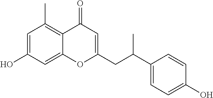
C1=C(O)C=C2C(=C1C)C(=O)C=C(CC(C1=CC=C(O)C=C1)C)O2
